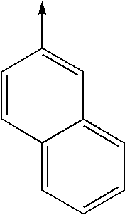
C1=CC2=CC=CC=C2C=C1->C
